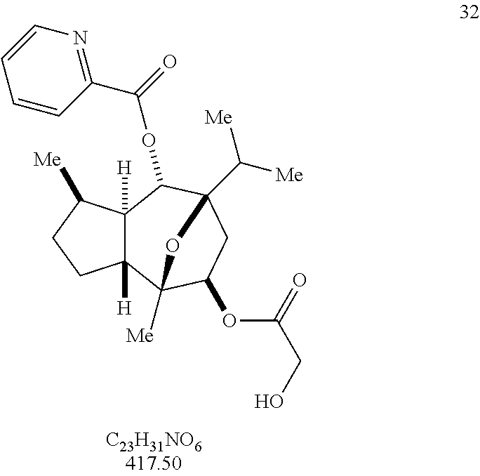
C12([H])C([H])(C3([Me])C(OC(CO)=O)CC(C([Me])[Me])(C1OC(=O)C1=NC=CC=C1)O3)CCC2[Me]
